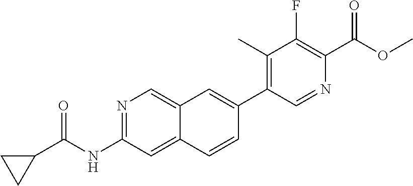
N1=C(NC(C2CC2)=O)C=C2C(=C1)C=C(C1=C(C)C(F)=C(C(OC)=O)N=C1)C=C2
